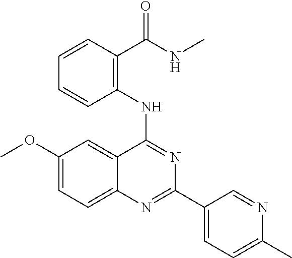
C1(OC)=CC=C2C(=C1)C(NC1=C(C(NC)=O)C=CC=C1)=NC(C1=CC=C(C)N=C1)=N2
